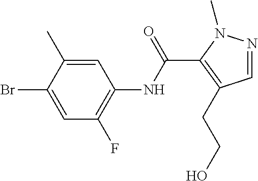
C1=NN(C)C(C(NC2=C(F)C=C(Br)C(C)=C2)=O)=C1CCO
